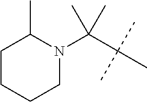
C1CCCN(C(C(C)(C)C)(C)C)C1C
